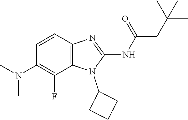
C1=CC2=C(C(F)=C1N(C)C)N(C1CCC1)C(NC(=O)CC(C)(C)C)=N2
